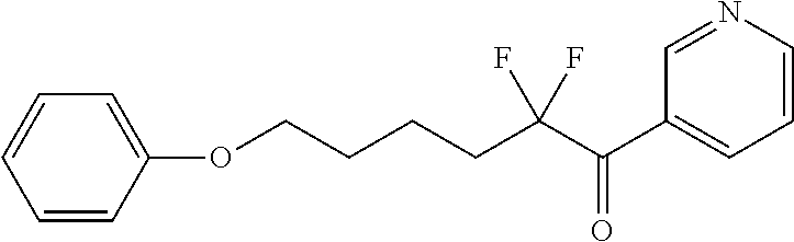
C1=CC(OCCCCC(C(C2=CC=CN=C2)=O)(F)F)=CC=C1
